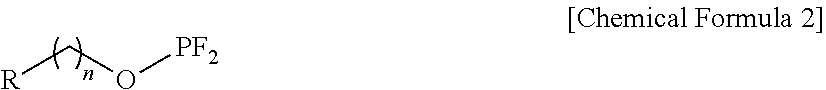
[R]CO[PF2]
